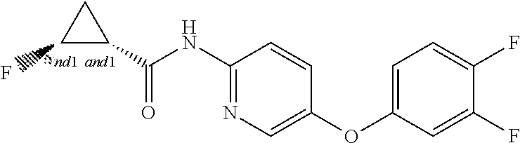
C1(C(NC2=NC=C(OC3=CC=C(F)C(F)=C3)C=C2)=O)CC1.F
